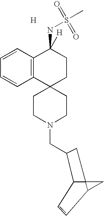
C123C(C(CN4CCC5(CC4)CCC(NS(C)(=O)=O)([H])C4=C5C=CC=C4)C1)C=CC2C3.[H]
